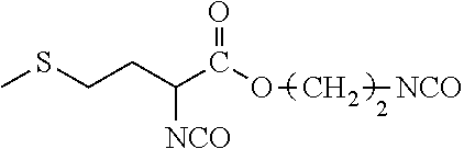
C(CSC)C(C(=O)OC[NCO])[NCO]
